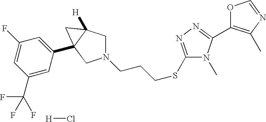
N1(CCCSC2=NN=C(C3=C(C)N=CO3)N2C)CC2([H])C(C3=CC(F)=CC(C(F)(F)F)=C3)(C1)C2.[H]Cl
